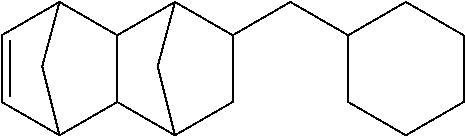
C1=CC2C3C(C1C2)C1C(CC2CCCCC2)CC3C1
